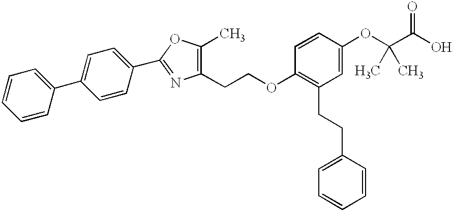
C1(C2=NC(CCOC3=C(CCC4=CC=CC=C4)C=C(OC(C)(C(=O)O)C)C=C3)=C(C)O2)=CC=C(C2=CC=CC=C2)C=C1
